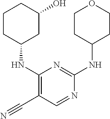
C1CC(NC2=C(C#N)C=NC(NC3CCOCC3)=N2)CC(O)C1
